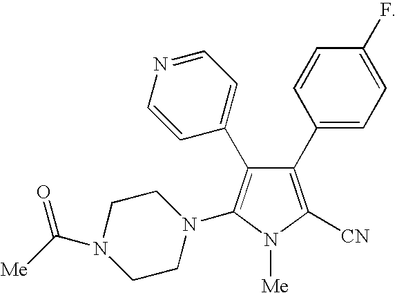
C1(C2=CC=C(F)C=C2)=C([CN])N([Me])C(N2CCN(C([Me])=O)CC2)=C1C1=CC=NC=C1
